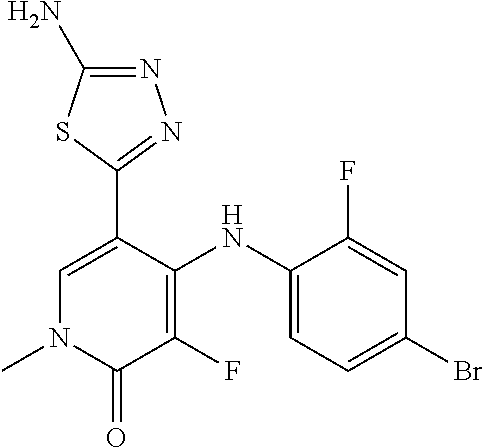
C1(NC2=CC=C(Br)C=C2F)=C(F)C(=O)N(C)C=C1C1=NN=C(N)S1
